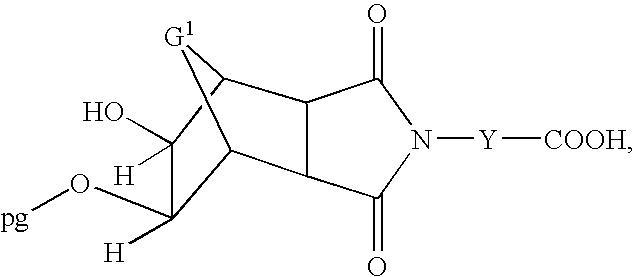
C12[G1]C(C3C1C(=O)N([Y][COOH])C3=O)C(O)([H])C2(O[pg])[H]
